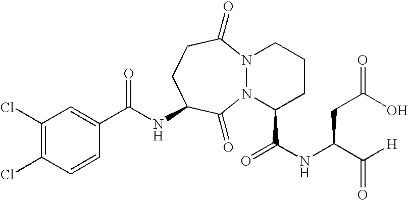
C(NC1CCC(=O)N2N(C1=O)C(C(NC(C([H])=O)CC(O)=O)=O)CCC2)(=O)C1=CC(Cl)=C(Cl)C=C1
